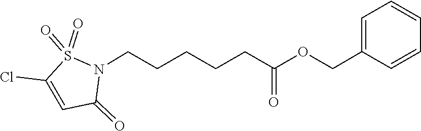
C1=CC=CC(COC(CCCCCN2C(=O)C=C(Cl)S2(=O)=O)=O)=C1
